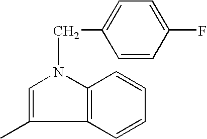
C12=C(C=CC=C1)C(C)=CN2CC1=CC=C(F)C=C1
